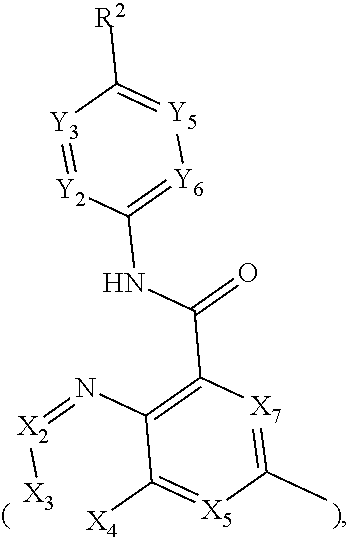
C1(N=[X2][X3])=C(C(NC2=[Y6][Y5]=C([R2])[Y3]=[Y2]2)=O)[X7]=C(C)[X5]=C1[X4]
